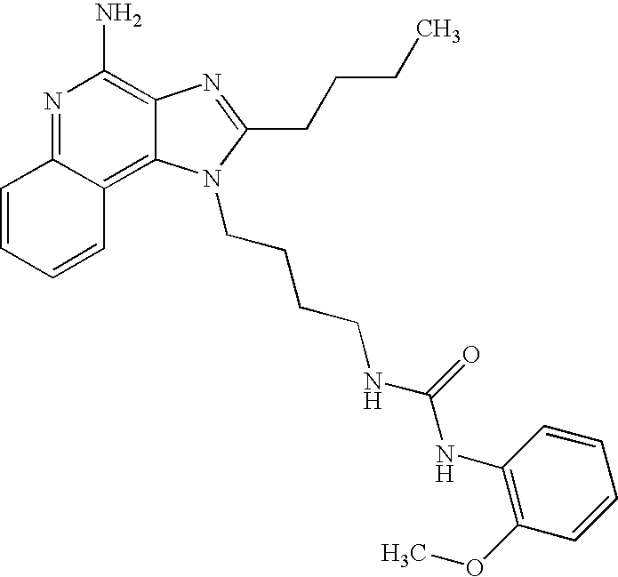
N1=C2C(=C3C(=C1N)N=C(CCCC)N3CCCCNC(NC1=C(OC)C=CC=C1)=O)C=CC=C2
